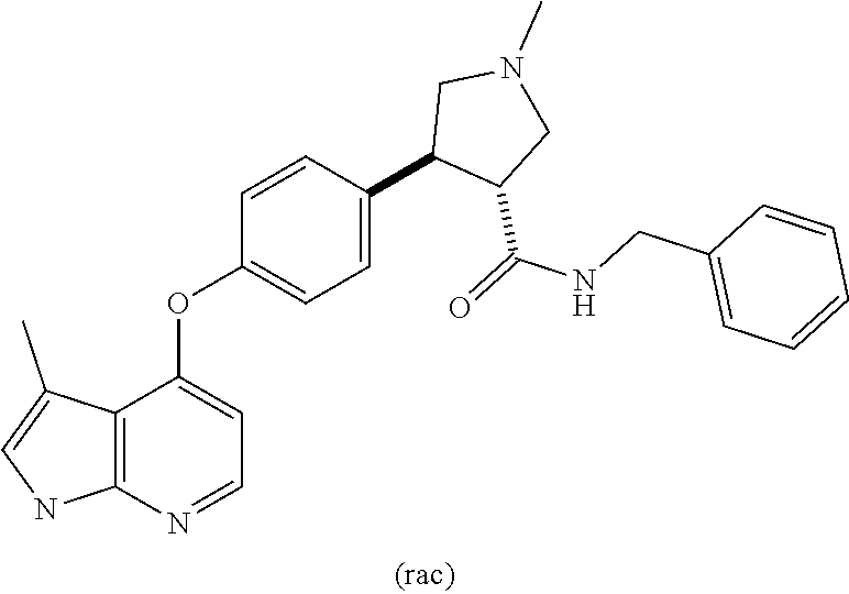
C12=C(N=CC=C1OC1=CC=C(C3C(C(=O)NCC4=CC=CC=C4)CN(C)C3)C=C1)NC=C2C
